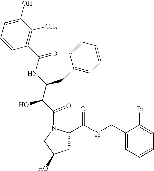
C1=CC(C(=O)NC(C(C(=O)N2CC(O)CC2C(NCC2=CC=CC=C2Br)=O)O)CC2=CC=CC=C2)=C(C)C(O)=C1
